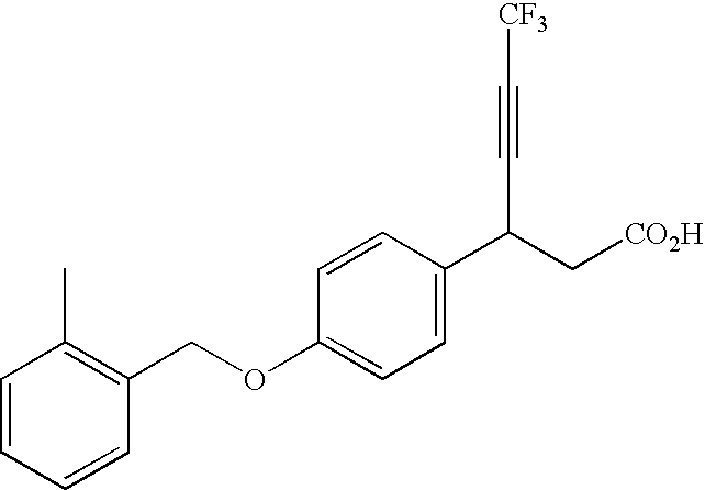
C1=CC=CC(COC2=CC=C(C(C#C[CF3])C[CO2H])C=C2)=C1C
